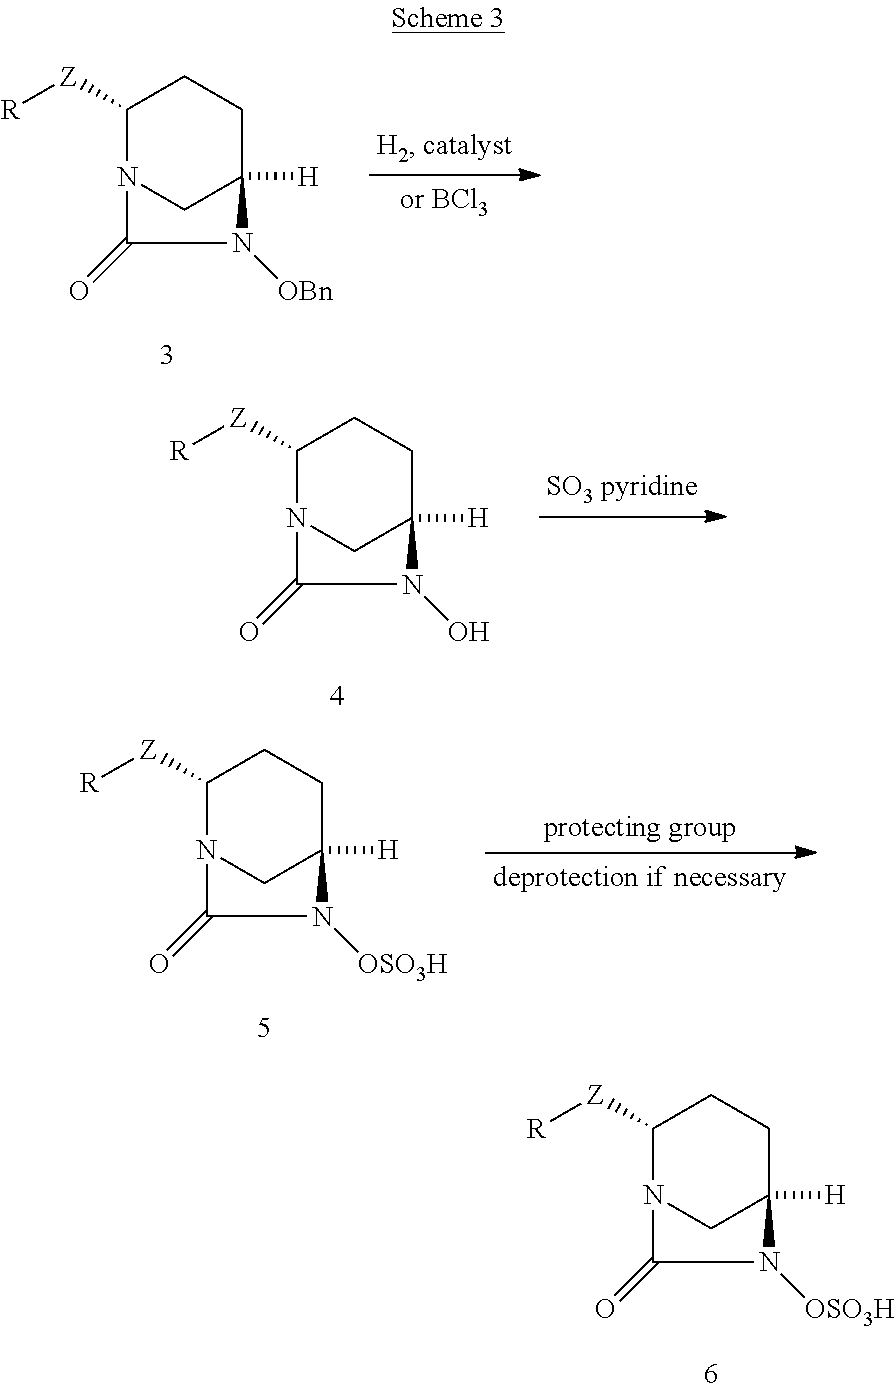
C1([Z][R])N2CC([H])(CC1)N([OBn])C2=O.C1([Z][R])N2CC([H])(CC1)N(O)C2=O.C1([Z][R])N2CC([H])(CC1)N([OSO3H])C2=O.C1([Z][R])N2CC([H])(CC1)N([OSO3H])C2=O
